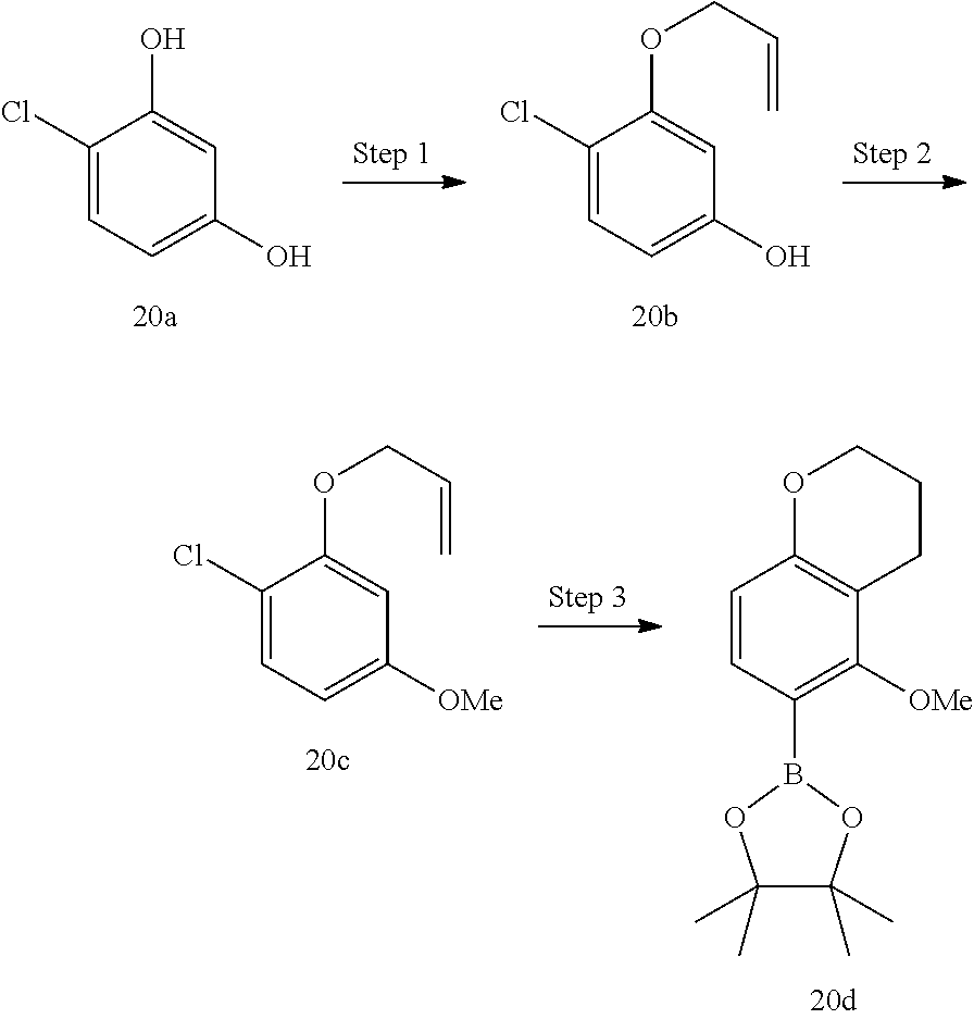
C1(Cl)=CC=C(O)C=C1O.C1(Cl)=CC=C(O)C=C1OCC=C.C1(Cl)=CC=C([OMe])C=C1OCC=C.C1=CC(B2OC(C)(C)C(C)(C)O2)=C([OMe])C2=C1OCCC2
